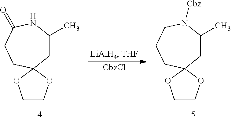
O1CCOC12CC(C)NC(=O)CC2.[CbzCl].O1CCOC12CC(C)N([Cbz])CCC2
